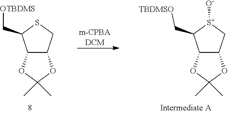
[m-CPBADCM].C12C(C[S+]([O-])C1C[TBDMSO])OC(C)(C)O2.C12C(CSC1C[OTBDMS])OC(C)(C)O2
